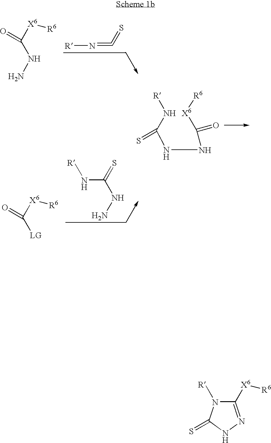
[R]N=C=S.[X6](C(NN)=O)[R6].N(C(NN)=S)[R].[X6](C([LG])=O)[R6].[R]NC(NNC([X6][R6])=O)=S.C1([X6][R6])=NNC(=S)N1[R]
